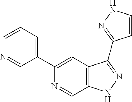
C1(C2=CC=CN=C2)=CC2=C(C=N1)NN=C2C1=NNC=C1
